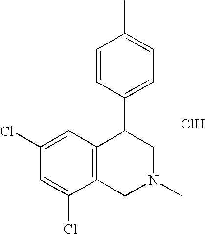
C1(Cl)=CC2=C(C(Cl)=C1)CN(C)CC2C1=CC=C(C)C=C1.Cl
